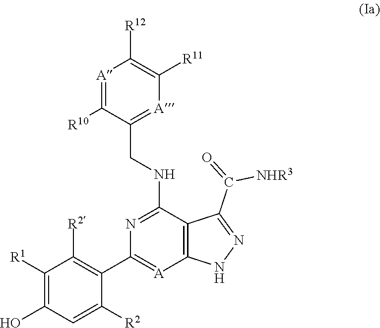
C1([R1])=C(O)C=C([R2])C(C2=[A]C3=C(C(NCC4=[A]C([R11])=C([R12])[A]=C4[R10])=N2)C(C([NHR3])=O)=NN3)=C1[R2]
